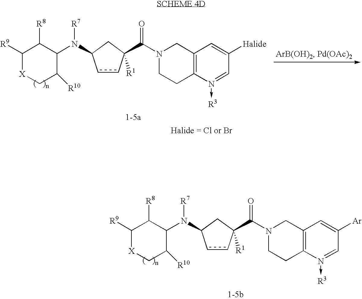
[1-5a].N1(C(C2([R1])ccC(N(C3C([R8])C([R9])[X]CC3[R10])[R7])C2)=O)CCC2=C(C1)C=C([Halide])C=N2->[R3].N1(C(C2([R1])ccC(N(C3C([R8])C([R9])[X]CC3[R10])[R7])C2)=O)CCC2=C(C1)C=C([Ar])C=N2->[R3].[1-5b]
